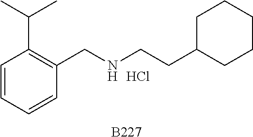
[B227].C1=CC=CC(CNCCC2CCCCC2)=C1C(C)C.Cl
